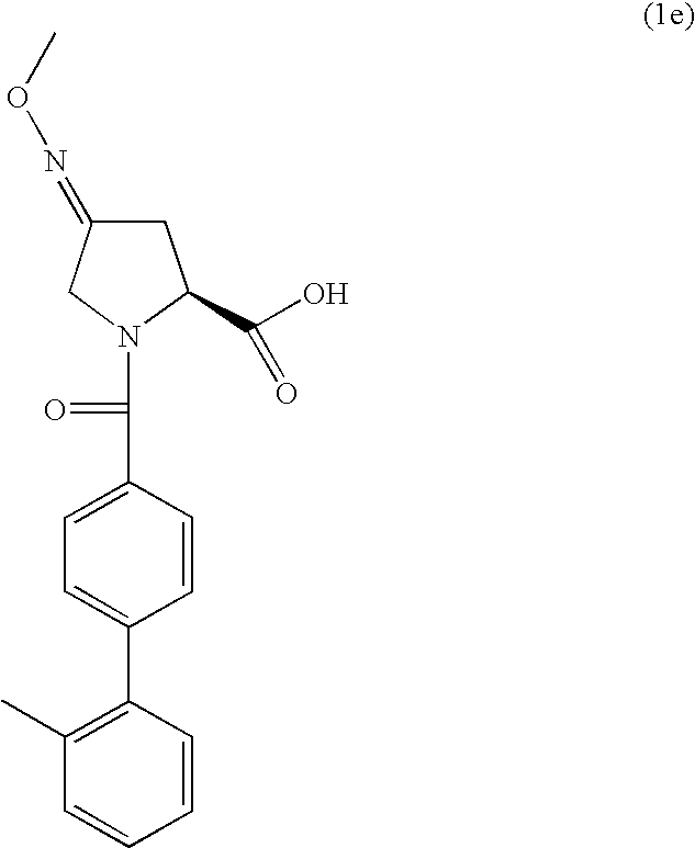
C1C(=NOC)CN(C(C2=CC=C(C3=C(C)C=CC=C3)C=C2)=O)C1C(O)=O
